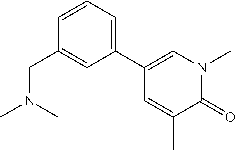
C1=CC=C(C2=CN(C)C(=O)C(C)=C2)C=C1CN(C)C
